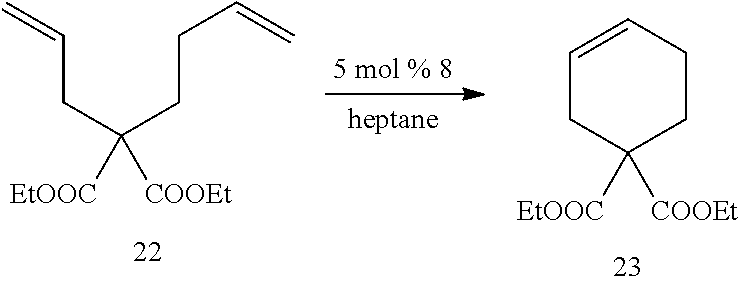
C=CCC(CCC=C)([EtOOC])[COOEt].C1=CCCC([EtOOC])([COOEt])C1
